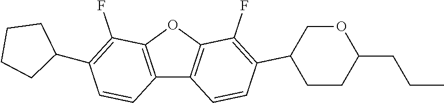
C12=C(OC3=C1C=CC(C1CCC(CCC)OC1)=C3F)C(F)=C(C1CCCC1)C=C2
